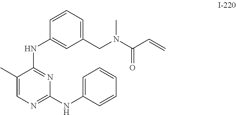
C1(C)=CN=C(NC2=CC=CC=C2)N=C1NC1=CC(CN(C)C(C=C)=O)=CC=C1
